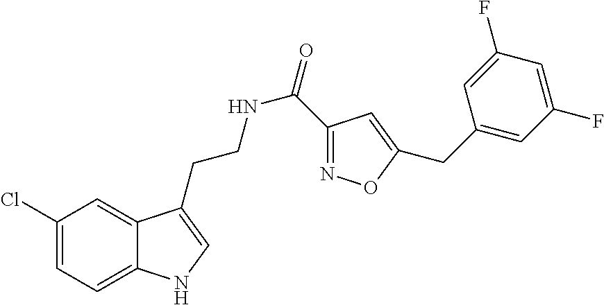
C12=CC=C(Cl)C=C1C(CCNC(=O)C1=NOC(CC3=CC(F)=CC(F)=C3)=C1)=CN2
